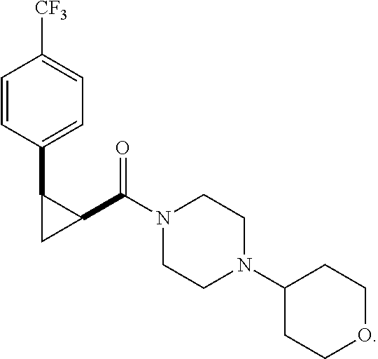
C1=CC(C2CC2C(N2CCN(C3CCOCC3)CC2)=O)=CC=C1[CF3]
